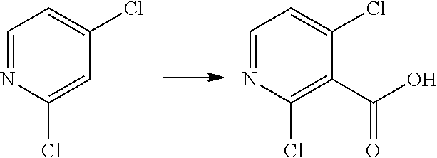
C1=NC(Cl)=CC(Cl)=C1.C1=NC(Cl)=C(C(O)=O)C(Cl)=C1
